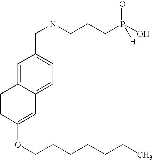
C1=C2C(=CC=C1CNCCCP(O)([H])=O)C=C(OCCCCCCC)C=C2
